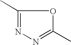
CC1=NN=C(C)O1
